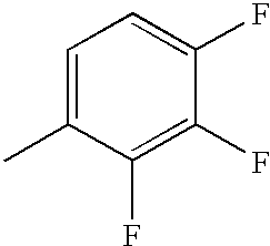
C1=C(C)C(F)=C(F)C(F)=C1
